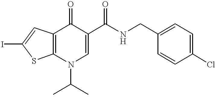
C12=C(N(C(C)C)C=C(C(NCC3=CC=C(Cl)C=C3)=O)C1=O)SC(I)=C2
